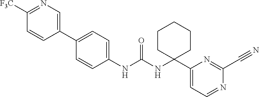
C1(NC(NC2(C3=CC=NC(C#N)=N3)CCCCC2)=O)=CC=C(C2=CN=C([F3C])C=C2)C=C1
